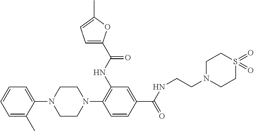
C1=C(C)C(N2CCN(C3=C(NC(C4=CC=C(C)O4)=O)C=C(C(NCCN4CCS(=O)(=O)CC4)=O)C=C3)CC2)=CC=C1
